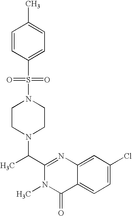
N1(S(=O)(C2=CC=C(C)C=C2)=O)CCN(C(C2=NC3=CC(Cl)=CC=C3C(=O)N2C)C)CC1
